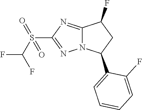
C12=NC(S(C(F)F)(=O)=O)=NN1C(C1=CC=CC=C1F)CC2F
